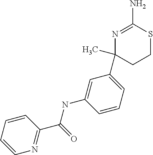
C1(C)(C2=CC=CC(NC(C3=NC=CC=C3)=O)=C2)CCSC(N)=N1
